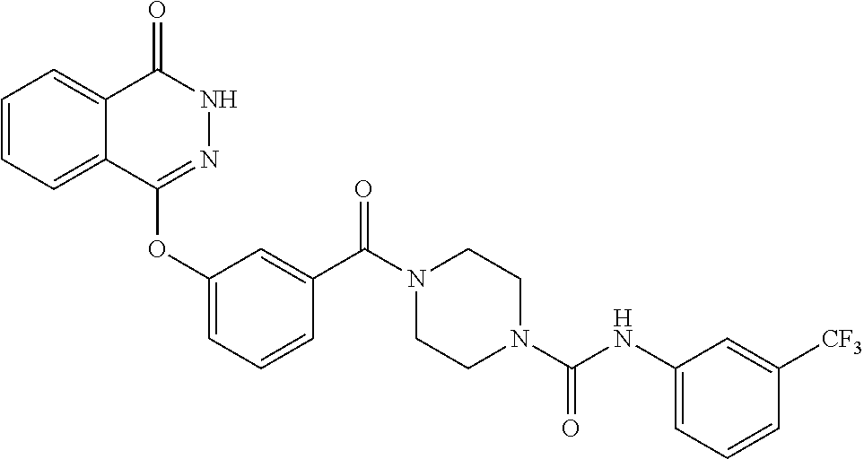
C1=CC=C2C(=C1)C(=O)NN=C2OC1=CC=CC(C(N2CCN(C(NC3=CC=CC([CF3])=C3)=O)CC2)=O)=C1
